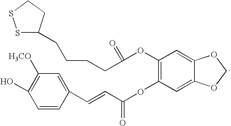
C1=CC(C=CC(OC2=C(OC(CCCCC3CCSS3)=O)C=C3C(=C2)OCO3)=O)=CC([H3CO])=C1O
